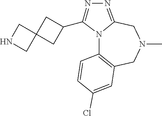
N12C3=C(CN(C)CC1=NN=C2C1CC2(C1)CNC2)C=C(Cl)C=C3
